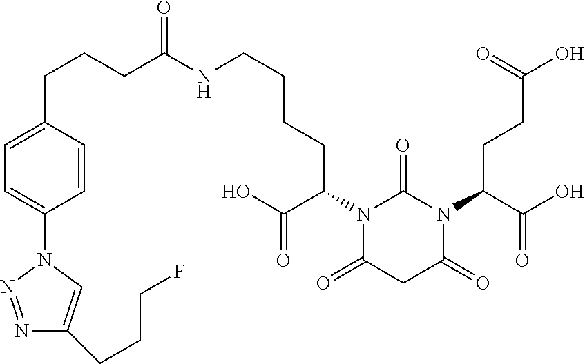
N1(C(CCC(O)=O)C(O)=O)C(=O)N(C(C(=O)O)CCCCNC(CCCC2=CC=C(N3N=NC(CCCF)=C3)C=C2)=O)C(=O)CC1=O
